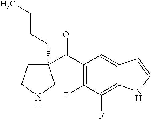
C1(C(C2=C(F)C(F)=C3C(=C2)C=CN3)=O)(CCCC)CCNC1
